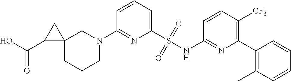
C12(CCCN(C3=NC(S(NC4=NC(C5=C(C)C=CC=C5)=C([CF3])C=C4)(=O)=O)=CC=C3)C1)CC2C(O)=O
